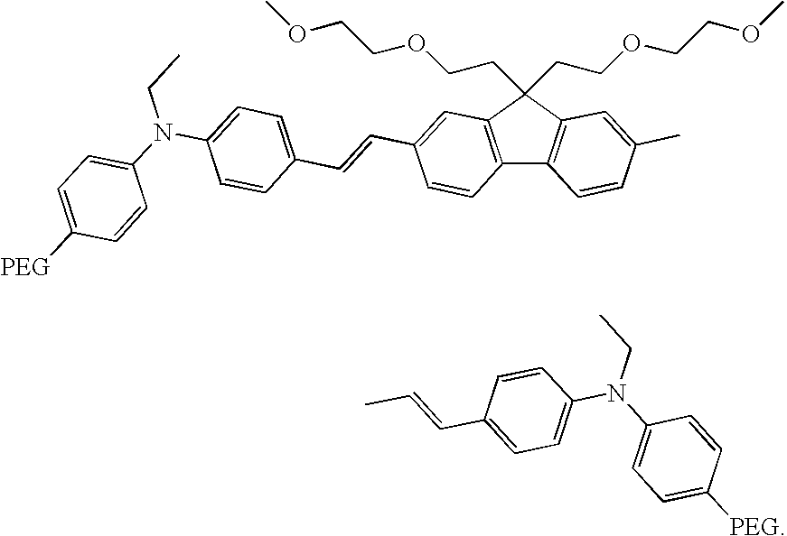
C12=C(C(CCOCCOC)(CCOCCOC)C3=C1C=CC(C)=C3)C=C(C=CC1=CC=C(N(CC)C3=CC=C([PEG])C=C3)C=C1)C=C2.C(=CC1=CC=C(N(CC)C2=CC=C([PEG])C=C2)C=C1)C
